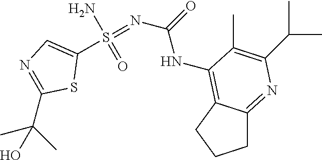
C1(S(=NC(=O)NC2=C3C(=NC(C(C)C)=C2C)CCC3)(N)=O)=CN=C(C(C)(C)O)S1
